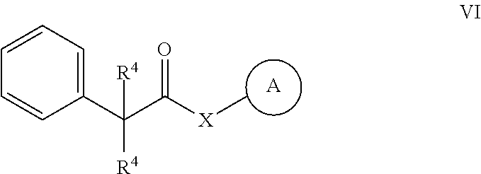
C1=CC=CC(C(C([X]C)=O)([R4])[R4])=C1.[A]
